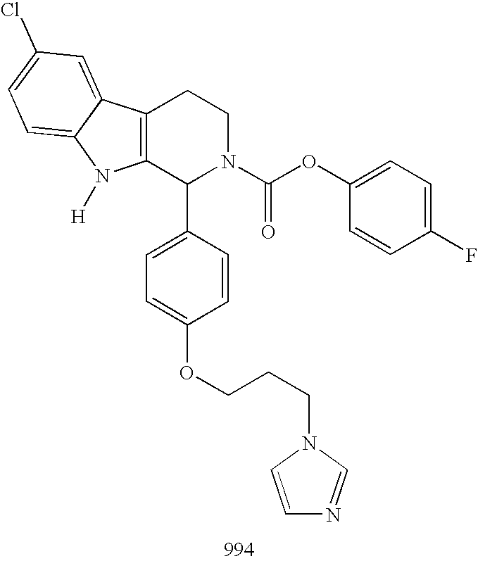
C12=C(C(C3=CC=C(OCCCN4C=CN=C4)C=C3)N(C(OC3=CC=C(F)C=C3)=O)CC1)N([H])C1=CC=C(Cl)C=C21
